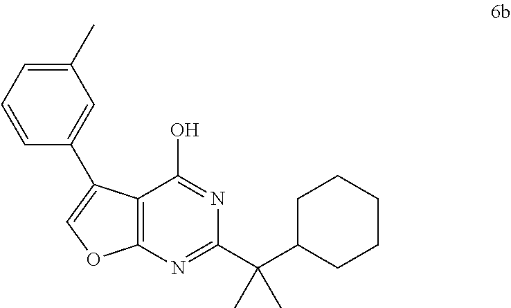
C12=C(N=C(C(C3CCCCC3)(C)C)N=C1O)OC=C2C1=CC(C)=CC=C1
